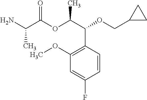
NC(C(OC(C(C1=C(OC)C=C(F)C=C1)OCC1CC1)C)=O)C
